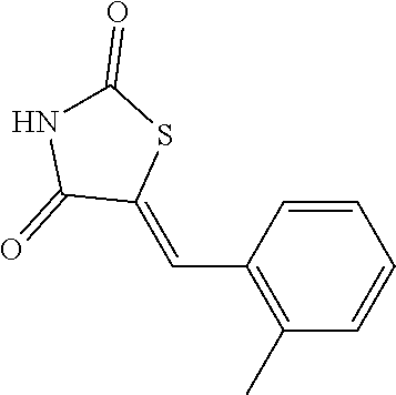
C1(C=C2SC(=O)NC2=O)=C(C)C=CC=C1
